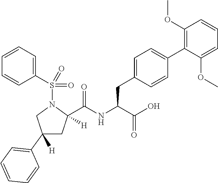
C1(C2=CC=CC=C2)([H])CC(C(NC(C(O)=O)CC2=CC=C(C3=C(OC)C=CC=C3OC)C=C2)=O)([H])N(S(C2=CC=CC=C2)(=O)=O)C1
